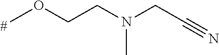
COCCN(CC#N)C
